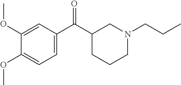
C1(OC)=CC(C(C2CCCN(CCC)C2)=O)=CC=C1OC
